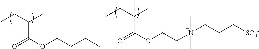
CCC(C)C(OCCCC)=O.O=C(OCCN(C)(C)CCC[SO3-])C(CC)(C)C
